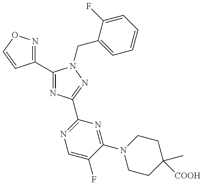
C1(C2=NC(C3=NC=C(F)C(N4CCC(C)([COOH])CC4)=N3)=NN2CC2=CC=CC=C2F)=NOC=C1
